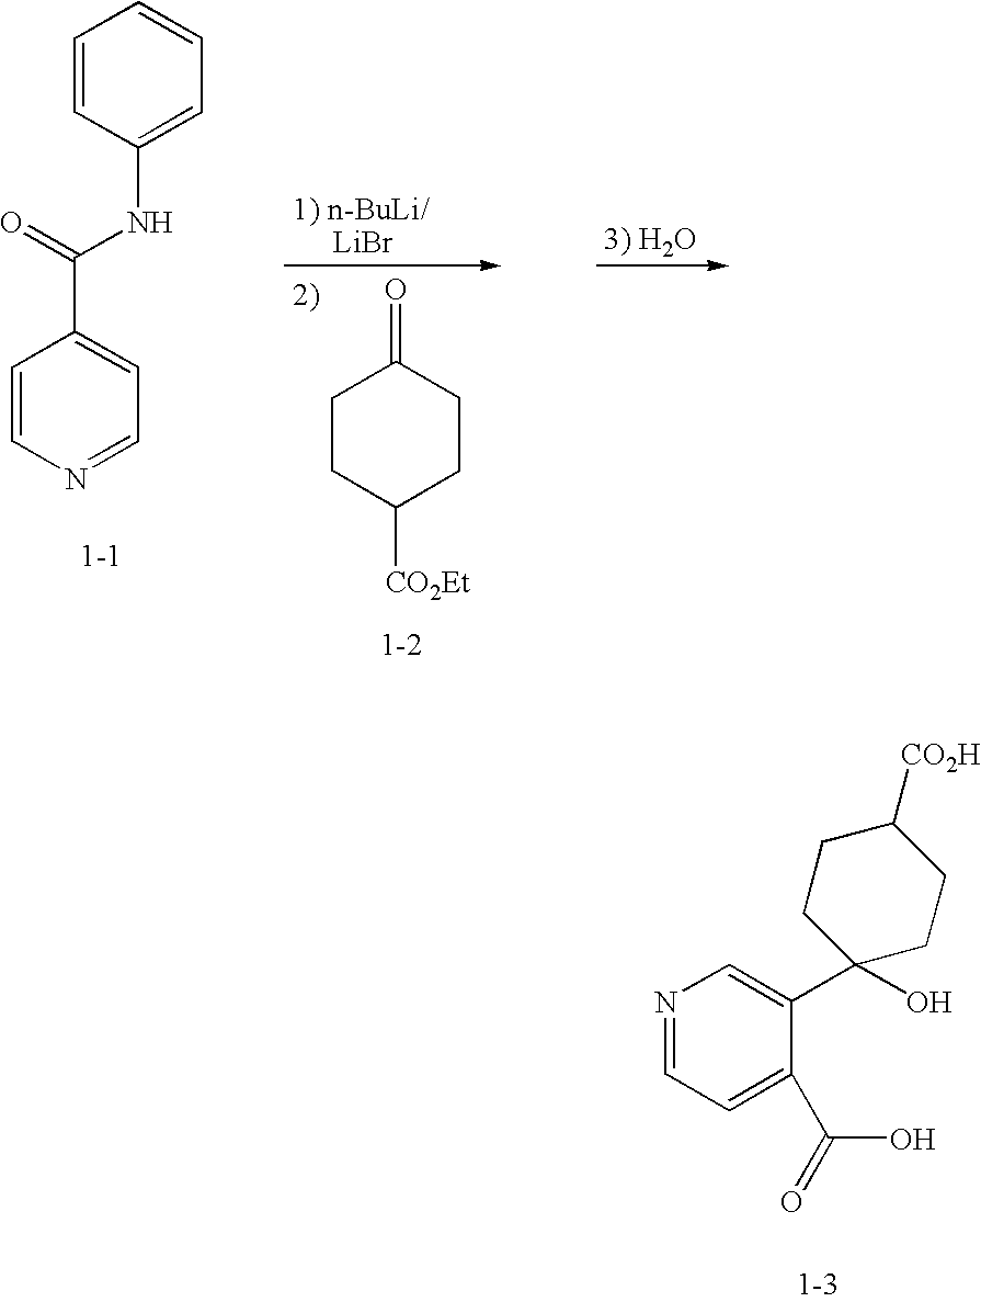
C1CC([CO2Et])CCC1=O.C1=CC(NC(C2=CC=NC=C2)=O)=CC=C1.N1=CC=C(C(O)=O)C(C2(O)CCC([CO2H])CC2)=C1
